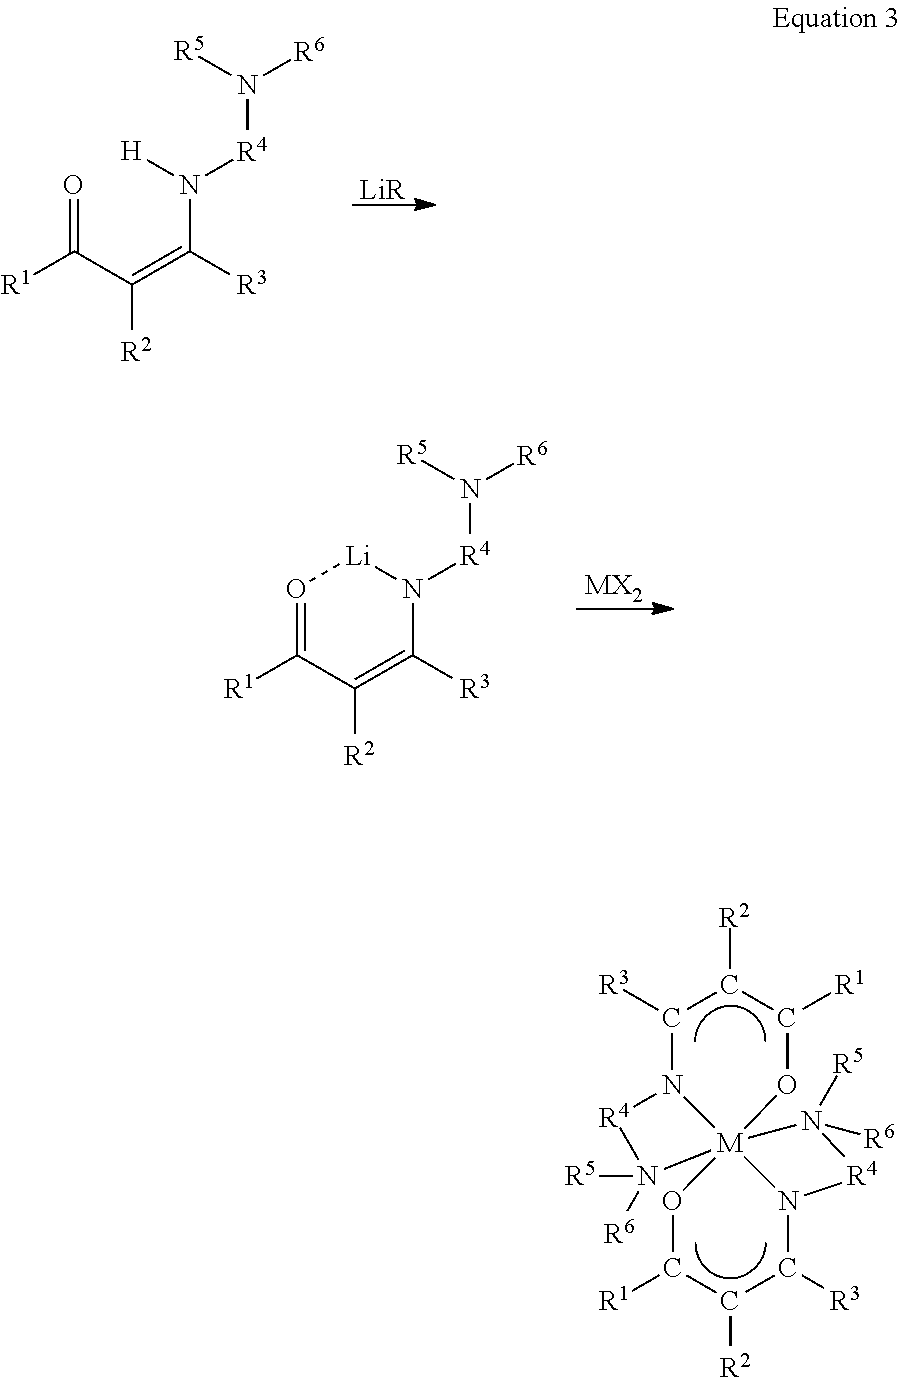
[LiR].[R1]C(C(=C([R3])N([H])[R4]N([R6])[R5])[R2])=O.[MX2].[R1]C1=O[Li]N([R4]N([R6])[R5])C([R3])=C1[R2].[R2]C1C([R1])O[M]234(N(C1[R3])[R4]N2([R6])[R5])N(C([R3])C([R2])C([R1])O3)[R4]N4([R5])[R6]
